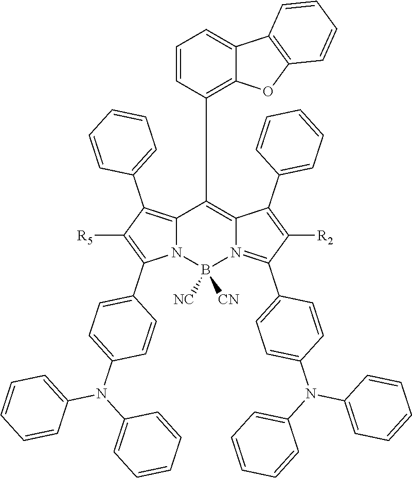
C12=C(C3=CC=CC=C3)C([R5])=C(C3=CC=C(N(C4=CC=CC=C4)C4=CC=CC=C4)C=C3)N1B([NC])([CN])N1=C(C3=CC=C(N(C4=CC=CC=C4)C4=CC=CC=C4)C=C3)C([R2])=C(C3=CC=CC=C3)C1=C2C1=C2C(=CC=C1)C1=C(O2)C=CC=C1
